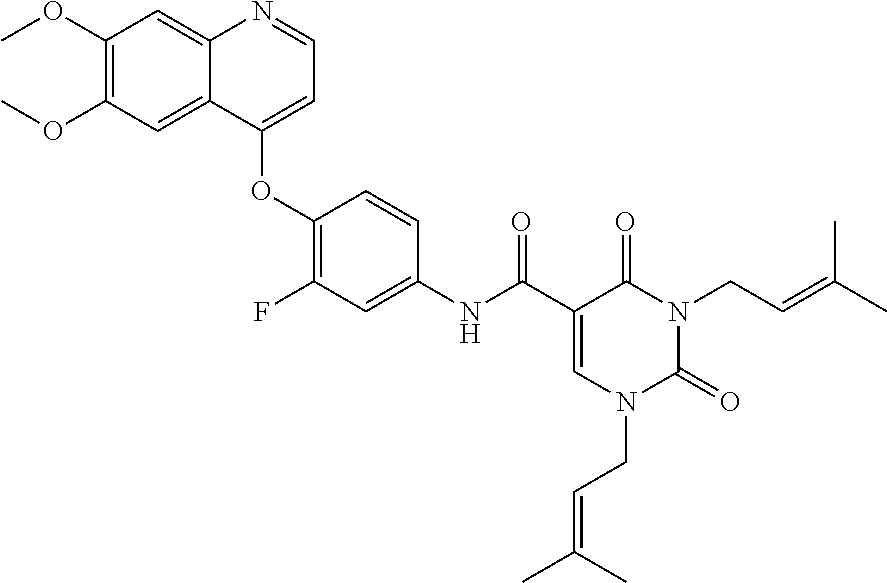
C1(OC)=C(OC)C=C2C(=C1)N=CC=C2OC1=C(F)C=C(NC(C2=CN(CC=C(C)C)C(=O)N(CC=C(C)C)C2=O)=O)C=C1
